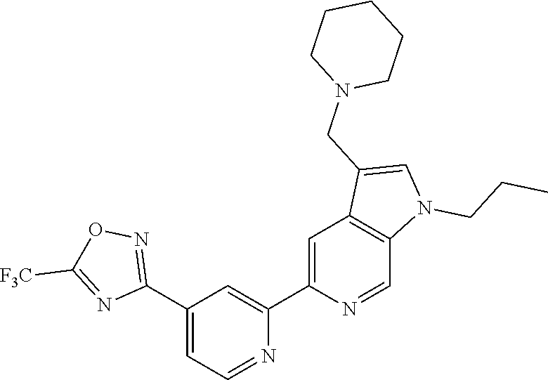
N1=CC=C(C2=NOC([F3C])=N2)C=C1C1=CC2=C(C=N1)N(CCC)C=C2CN1CCCCC1
